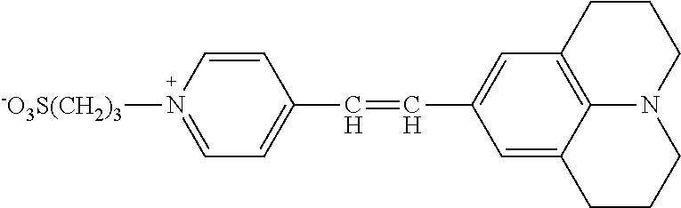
C1=CC(C=CC2=CC3=C4C(=C2)CCCN4CCC3)=CC=N1[-O3S(CH2)3]
